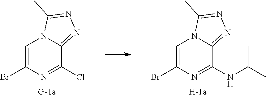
C1=C(Br)N=C(Cl)C2=NN=C(C)N12.C1=C(Br)N=C(NC(C)C)C2=NN=C(C)N12
